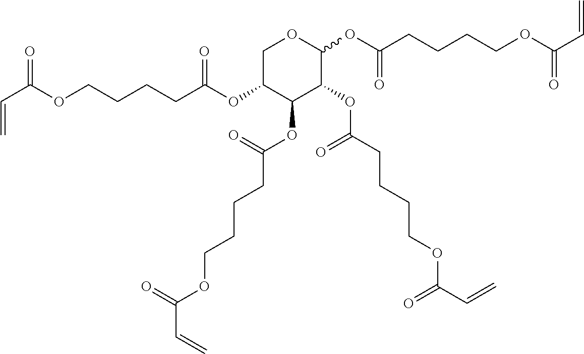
C(C(OCCCCC(OC1C(OC(=O)CCCCOC(=O)C=C)C(OC(=O)CCCCOC(=O)C=C)C(OC(CCCCOC(C=C)=O)=O)OC1)=O)=O)=C
